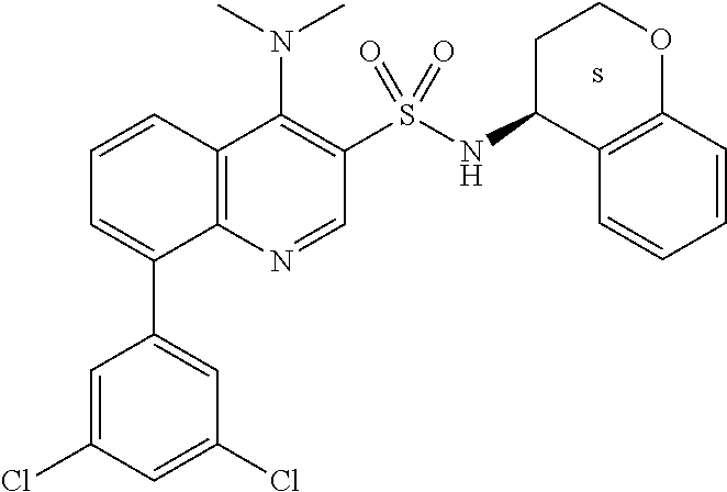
CN(C)C1=C(S(NC2C3=C(OCC2)C=CC=C3)(=O)=O)C=NC2=C1C=CC=C2C1=CC(Cl)=CC(Cl)=C1
